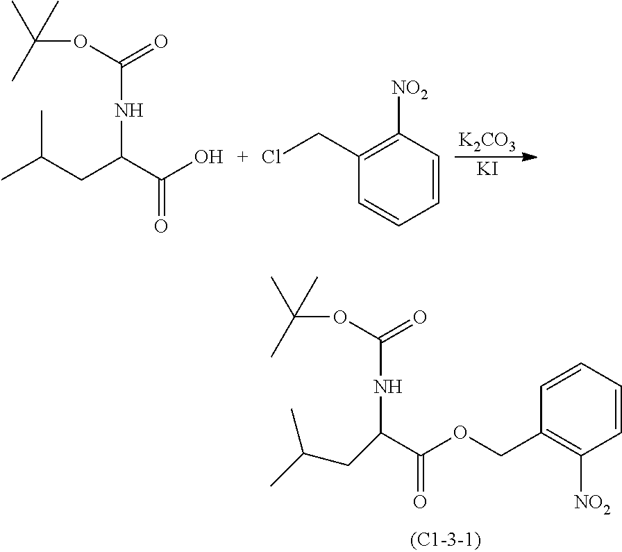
C(C(C(O)=O)NC(OC(C)(C)C)=O)C(C)C.C1(CCl)=C([NO2])C=CC=C1.[K2CO3].[KI].C(C(C)C)C(C(OCC1=C([NO2])C=CC=C1)=O)NC(OC(C)(C)C)=O
